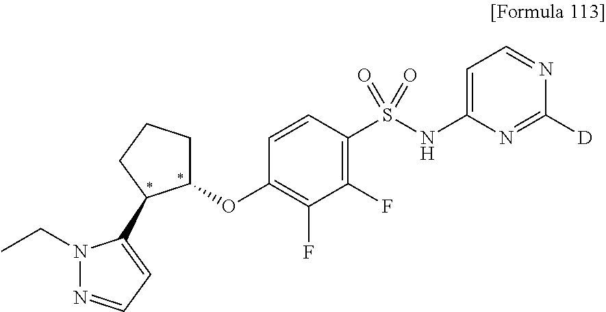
O(C1=C(F)C(F)=C(S(NC2=CC=NC([D])=N2)(=O)=O)C=C1)C1CCCC1C1=CC=NN1CC
